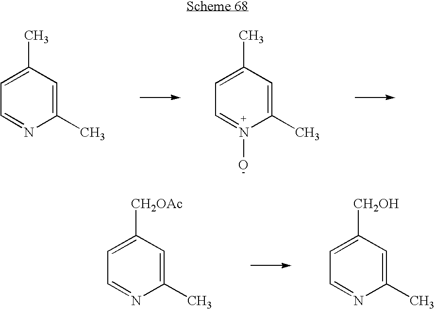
C1(C)=CC(C)=CC=N1O.C1(C)=CC(C)=CC=N1.C1(C)=CC([CH2OAc])=CC=N1.C1(C)=CC([CH2OH])=CC=N1
